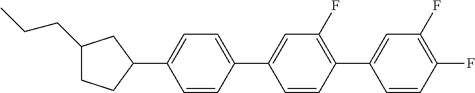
C1(CCC)CCC(C2=CC=C(C3=CC(F)=C(C4=CC(F)=C(F)C=C4)C=C3)C=C2)C1
